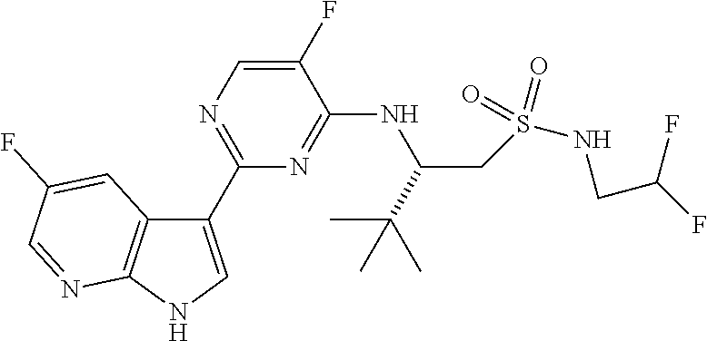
C1(C2=NC=C(F)C(NC(CS(NCC(F)F)(=O)=O)C(C)(C)C)=N2)=CNC2=C1C=C(F)C=N2
